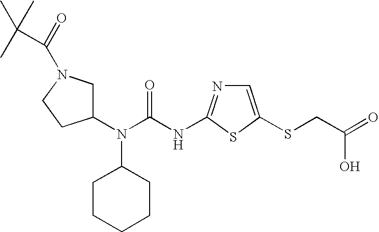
C1(N(C(NC2=NC=C(SCC(=O)O)S2)=O)C2CCCCC2)CN(C(=O)C(C)(C)C)CC1
